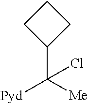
C1(C([Me])([Pyd])Cl)CCC1
